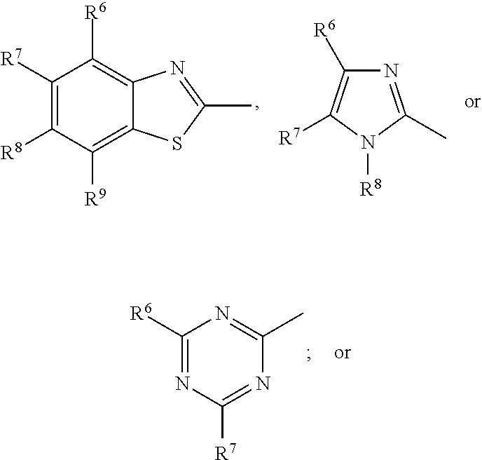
C1([R7])=C([R8])C([R9])=C2C(=C1[R6])N=C(C)S2.N1=C(C)N([R8])C([R7])=C1[R6].C1([R6])=NC([R7])=NC(C)=N1
